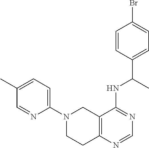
C1=C(C)C=NC(N2CCC3=C(C2)C(NC(C2=CC=C(Br)C=C2)C)=NC=N3)=C1
